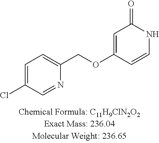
C1(COC2=CC(=O)NC=C2)=CC=C(Cl)C=N1
